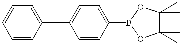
C1(C2=CC=C(B3OC(C)(C)C(C)(C)O3)C=C2)=CC=CC=C1
